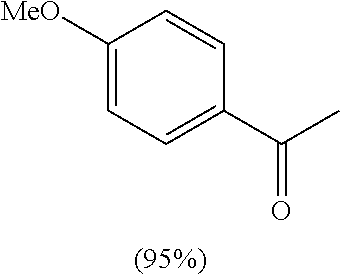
C1([MeO])=CC=C(C(C)=O)C=C1
